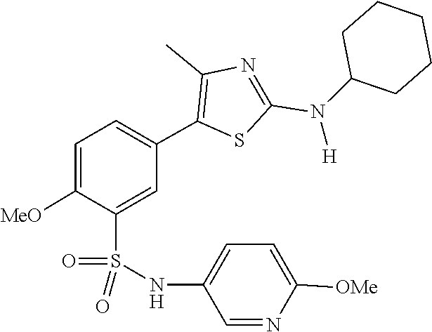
O=S(NC1=CC=C([OMe])N=C1)(C1=CC(C2=C(C)N=C(N(C3CCCCC3)[H])S2)=CC=C1[MeO])=O
